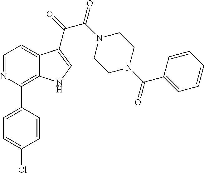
C1=NC(C2=CC=C(Cl)C=C2)=C2C(=C1)C(C(=O)C(=O)N1CCN(C(=O)C3=CC=CC=C3)CC1)=CN2
